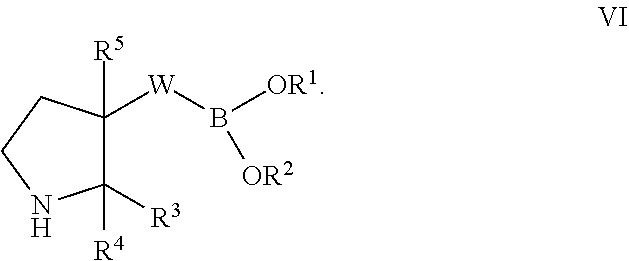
C1([R3])([R4])C([R5])([W]B([OR1])[OR2])CCN1
